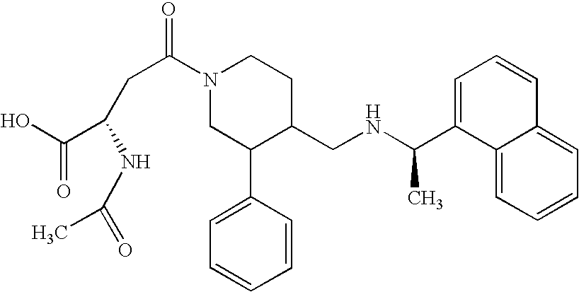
C(C(N1CC(C2=CC=CC=C2)C(CNC(C2=CC=CC3=CC=CC=C23)C)CC1)=O)C(C(=O)O)NC(=O)C
